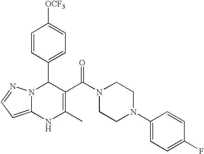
C1=CC(C2N3C(=CC=N3)NC(C)=C2C(N2CCN(C3=CC=C(F)C=C3)CC2)=O)=CC=C1[OCF3]
